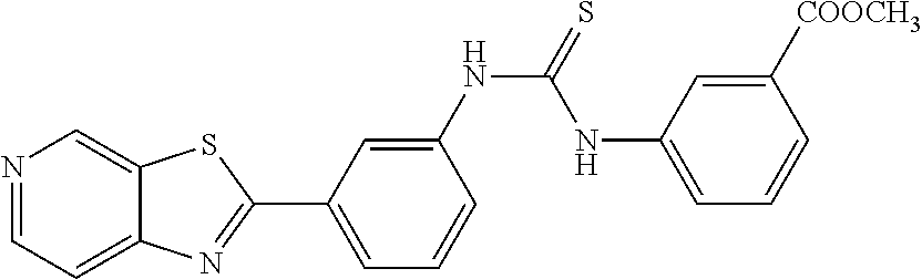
C1=C(NC(=S)NC2=CC=CC([COOCH3])=C2)C=CC=C1C1=NC2=CC=NC=C2S1
